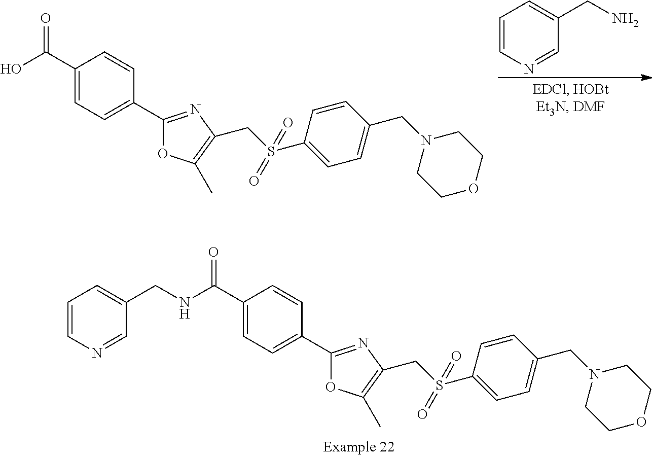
C1=CN=CC(CN)=C1.OC(C1=CC=C(C2=NC(CS(C3=CC=C(CN4CCOCC4)C=C3)(=O)=O)=C(C)O2)C=C1)=O.N(C(C1=CC=C(C2=NC(CS(C3=CC=C(CN4CCOCC4)C=C3)(=O)=O)=C(C)O2)C=C1)=O)CC1=CC=CN=C1
